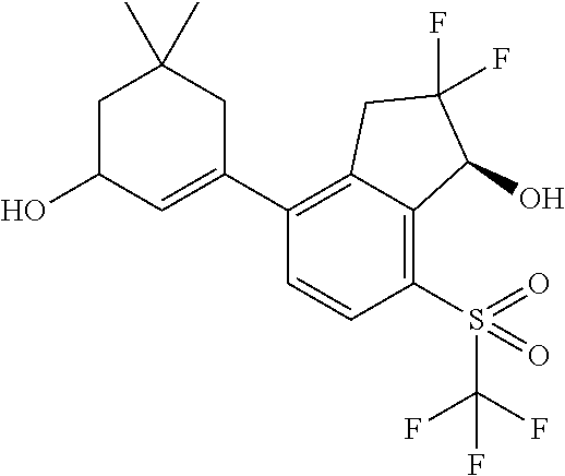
C1(C2=CC(O)CC(C)(C)C2)=C2C(=C(S(=O)(C(F)(F)F)=O)C=C1)C(O)C(F)(F)C2
